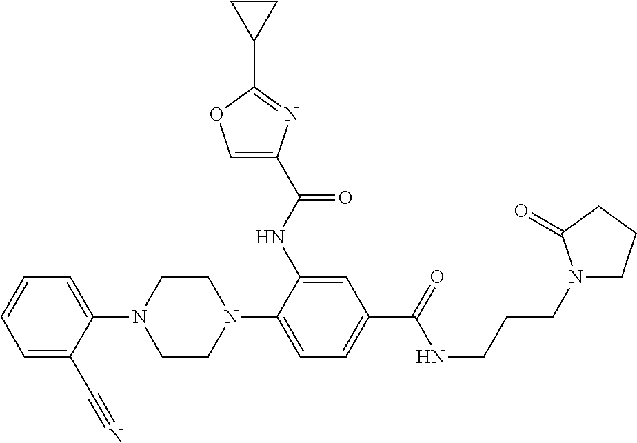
C1(N2CCN(C3=CC=C(C(NCCCN4CCCC4=O)=O)C=C3NC(C3=COC(C4CC4)=N3)=O)CC2)=CC=CC=C1C#N
